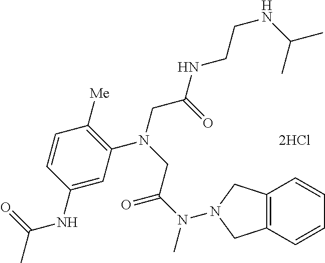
[2HCl].C1=C(NC(=O)C)C=CC([Me])=C1N(CC(NCCNC(C)C)=O)CC(N(C)N1CC2=C(C=CC=C2)C1)=O
